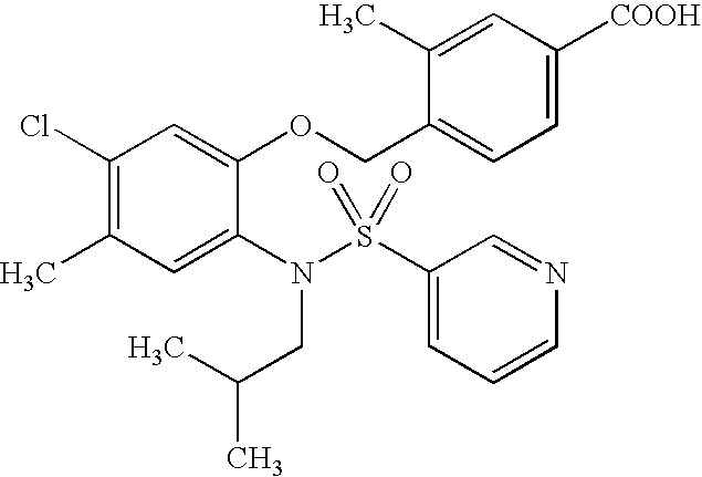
C1(Cl)=C(C)C=C(N(S(C2=CC=CN=C2)(=O)=O)CC(C)C)C(OCC2=CC=C([COOH])C=C2C)=C1
